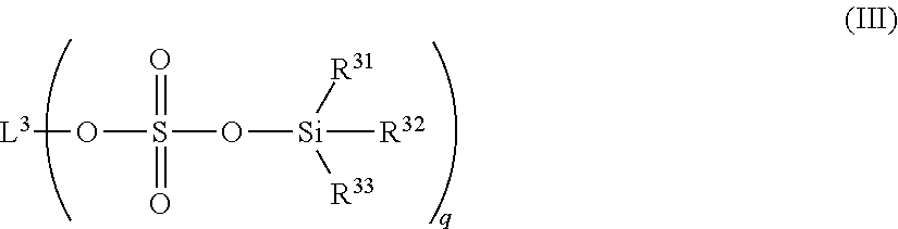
[L3]OS(O[Si]([R32])([R33])[R31])(=O)=O
